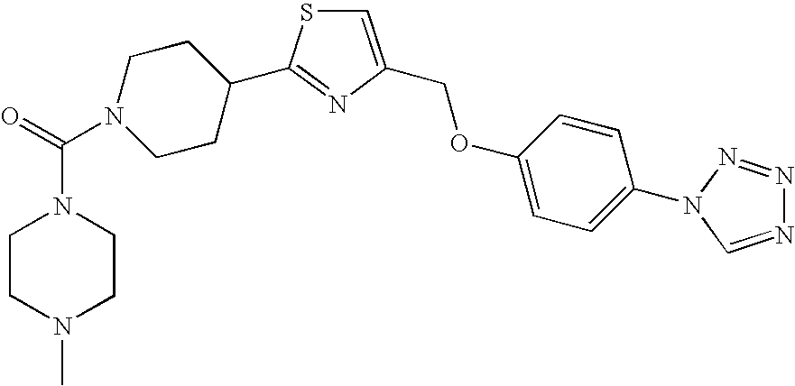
C1=C(COC2=CC=C(N3N=NN=C3)C=C2)N=C(C2CCN(C(=O)N3CCN(C)CC3)CC2)S1
